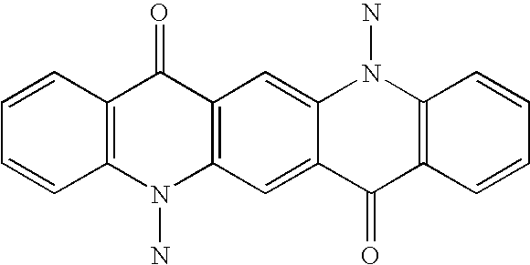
C1=CC2=C(C=C1)N(N)C1=C(C2=O)C=C2C(=C1)C(=O)C1=C(N2N)C=CC=C1
